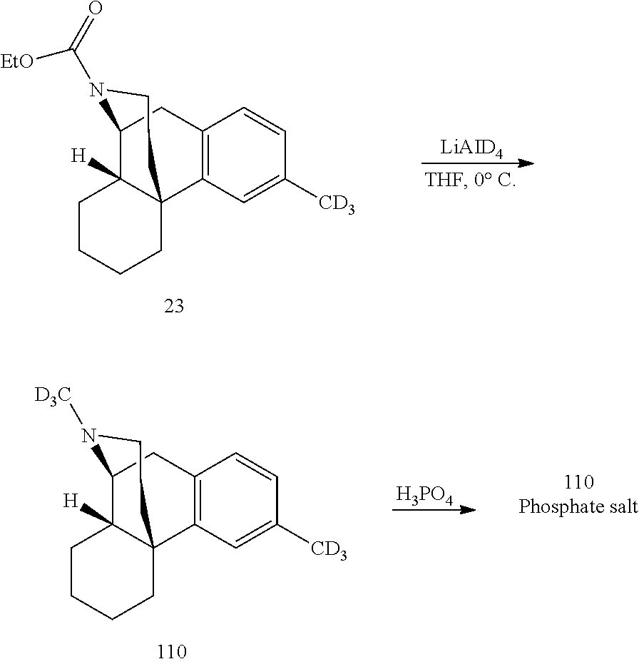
C12=C(C=C([CD3])C=C1)C13C([H])(C(C2)N(C(=O)[EtO])CC1)CCCC3.[LiAID4].C12=C(C=C([CD3])C=C1)C13C([H])(C(C2)N([D3C])CC1)CCCC3.[H3PO4]
